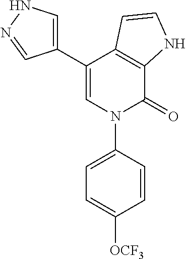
C1(C2=CN(C3=CC=C([OCF3])C=C3)C(=O)C3=C2C=CN3)=CNN=C1
